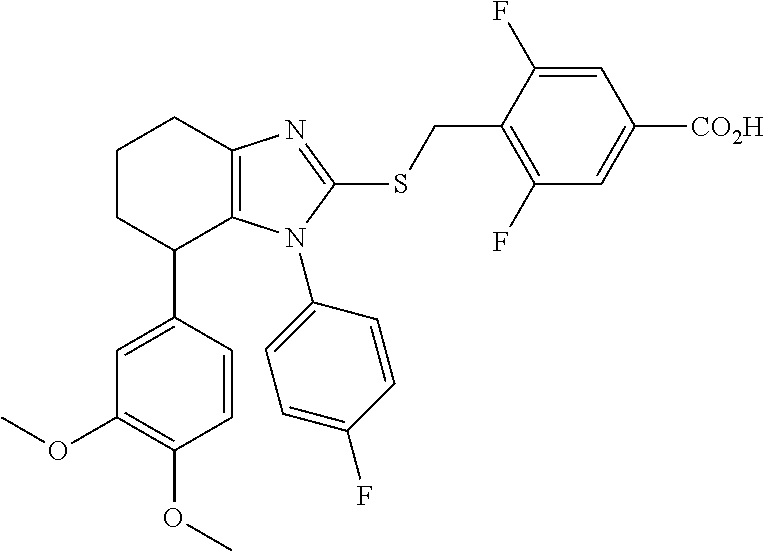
C1(C2=CC(OC)=C(OC)C=C2)C2=C(N=C(SCC3=C(F)C=C([CO2H])C=C3F)N2C2=CC=C(F)C=C2)CCC1
